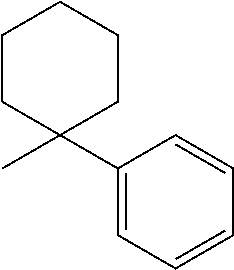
C1(C)(C2=CC=CC=C2)CCCCC1
